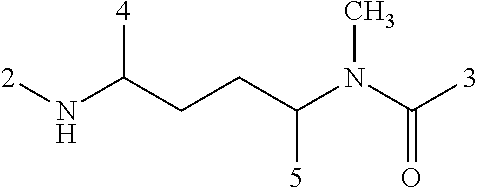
[2]NC(CCC(N(C([3])=O)C)[5])[4]
